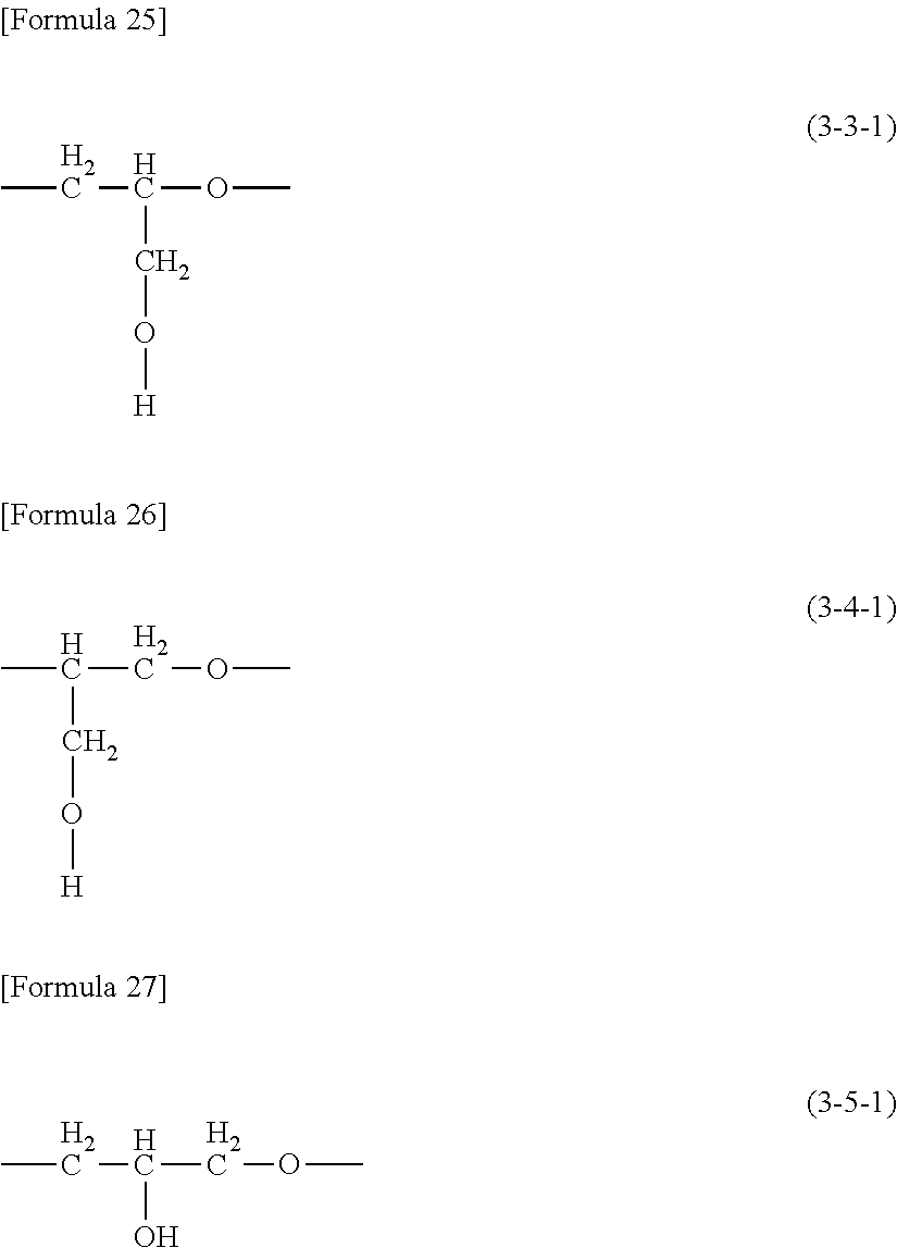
CCC(OC)CO[H].CC(COC)CO[H].CCC(COC)O
